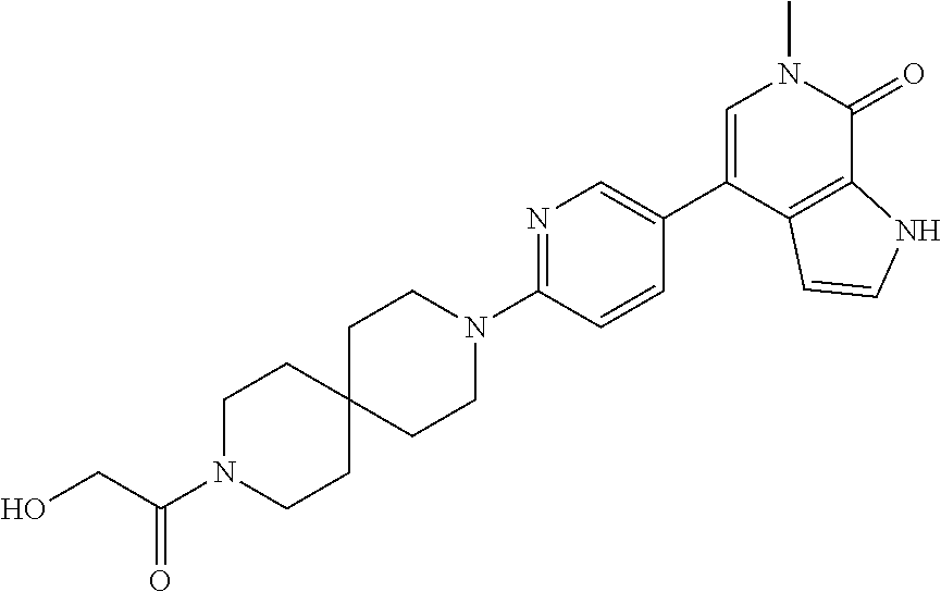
C1(C2=CN=C(N3CCC4(CC3)CCN(C(CO)=O)CC4)C=C2)=CN(C)C(=O)C2=C1C=CN2
